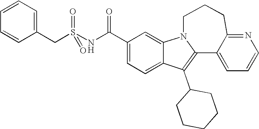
C1(C(NS(CC2=CC=CC=C2)(=O)=O)=O)=CC=C2C(=C1)N1C(=C2C2CCCCC2)C2=CC=CN=C2CCC1
